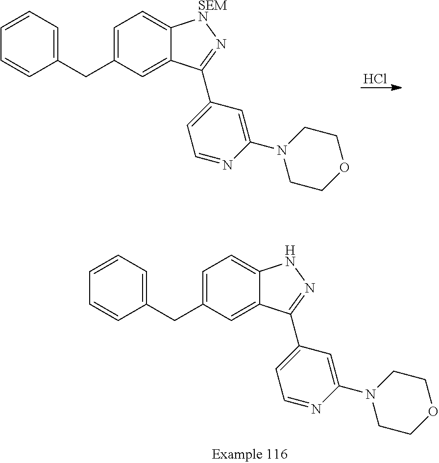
Cl.C1(CC2=CC=C3C(=C2)C(C2=CC=NC(N4CCOCC4)=C2)=N[SEMN]3)=CC=CC=C1.C1(CC2=CC=C3C(=C2)C(C2=CC=NC(N4CCOCC4)=C2)=NN3)=CC=CC=C1
